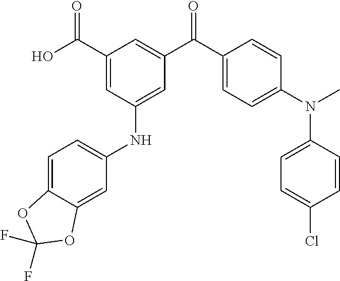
C1(C(O)=O)=CC(NC2=CC=C3C(=C2)OC(F)(F)O3)=CC(C(C2=CC=C(N(C)C3=CC=C(Cl)C=C3)C=C2)=O)=C1
